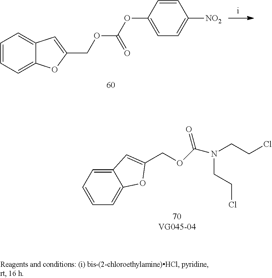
C12=CC=CC=C1OC(COC(N(CCCl)CCCl)=O)=C2.C1=CC=C2C(=C1)C=C(COC(OC1=CC=C([NO2])C=C1)=O)O2
